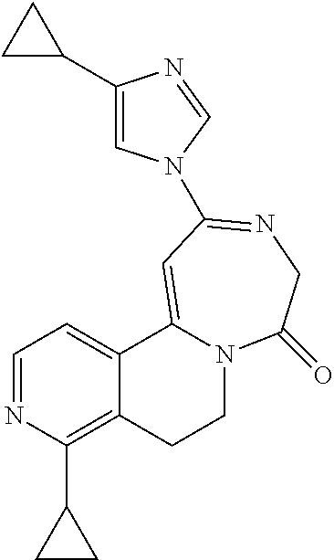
C1=NC(C2CC2)=C2C(=C1)C1=CC(N3C=C(C4CC4)N=C3)=NCC(=O)N1CC2
